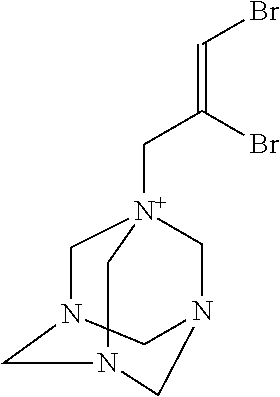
C1N2CN(C[N+]1(C)CC(=CBr)Br)CNC2
